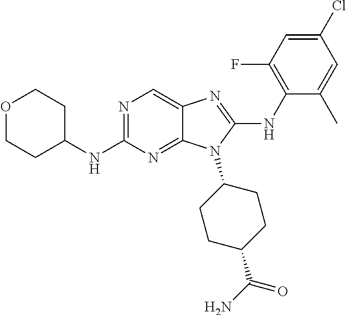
N1=C(NC2CCOCC2)N=C2C(=C1)N=C(NC1=C(F)C=C(Cl)C=C1C)N2C1CCC(C(N)=O)CC1
